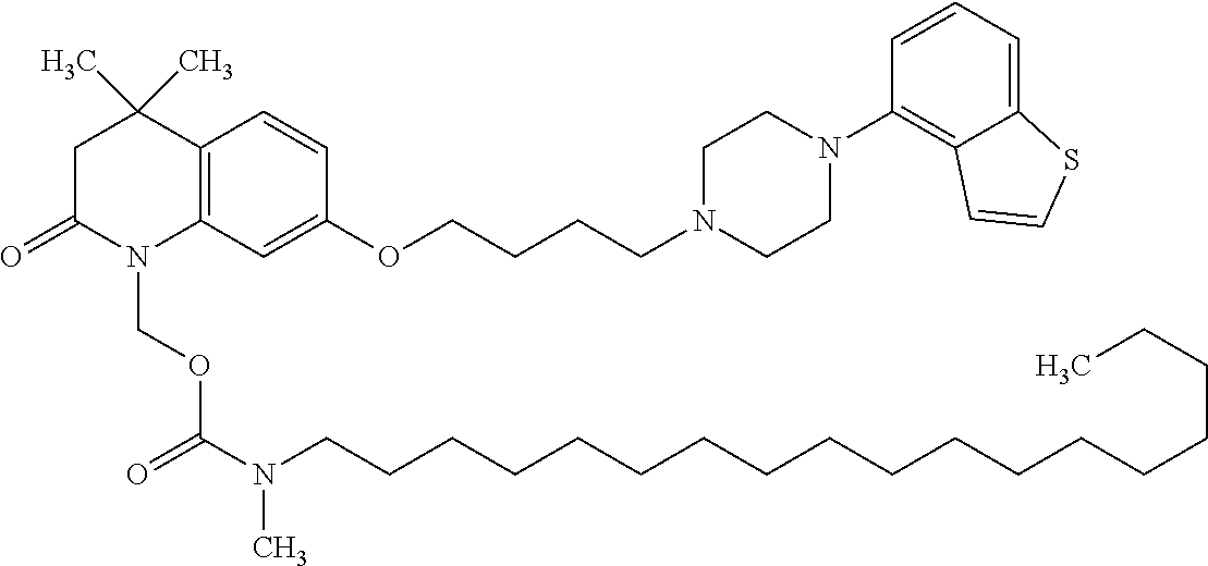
C12=C(C=C(OCCCCN3CCN(C4=C5C(=CC=C4)SC=C5)CC3)C=C1)N(COC(N(CCCCCCCCCCCCCCCCCC)C)=O)C(=O)CC2(C)C
